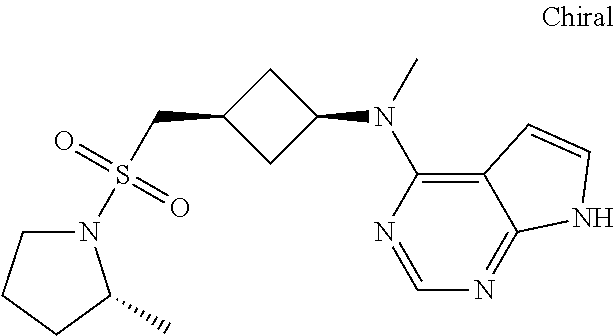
N1(S(CC2CC(N(C3=C4C(=NC=N3)NC=C4)C)C2)(=O)=O)CCCC1C
